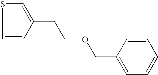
C1(COCCC2=CSC=C2)=CC=CC=C1
